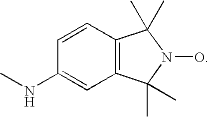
C1=CC2=C(C=C1NC)C(C)(C)N(O)C2(C)C
